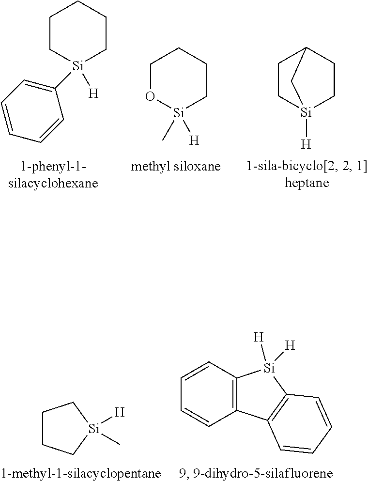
C1O[Si]([H])(C)CCC1.C1C[Si]2([H])CCC1C2.C1C[Si](C2=CC=CC=C2)([H])CCC1.C12=C(C3=C([Si]1([H])[H])C=CC=C3)C=CC=C2.C1CC[Si]([H])(C)C1
